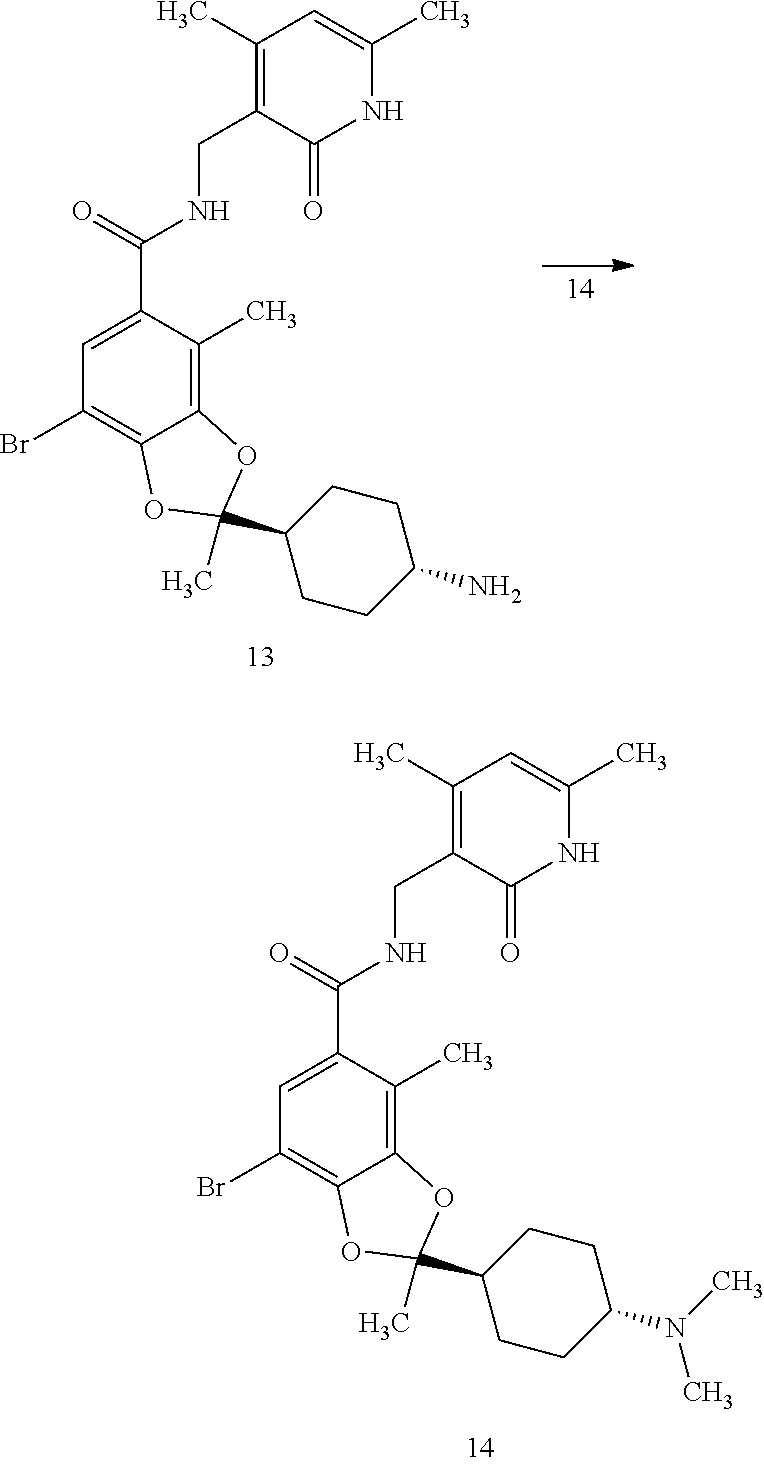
C1=C(C(=O)NCC2=C(C)C=C(C)NC2=O)C(C)=C2C(=C1Br)OC(C1CCC(N(C)C)CC1)(C)O2.C1=C(C(=O)NCC2=C(C)C=C(C)NC2=O)C(C)=C2C(=C1Br)OC(C1CCC(N)CC1)(C)O2
